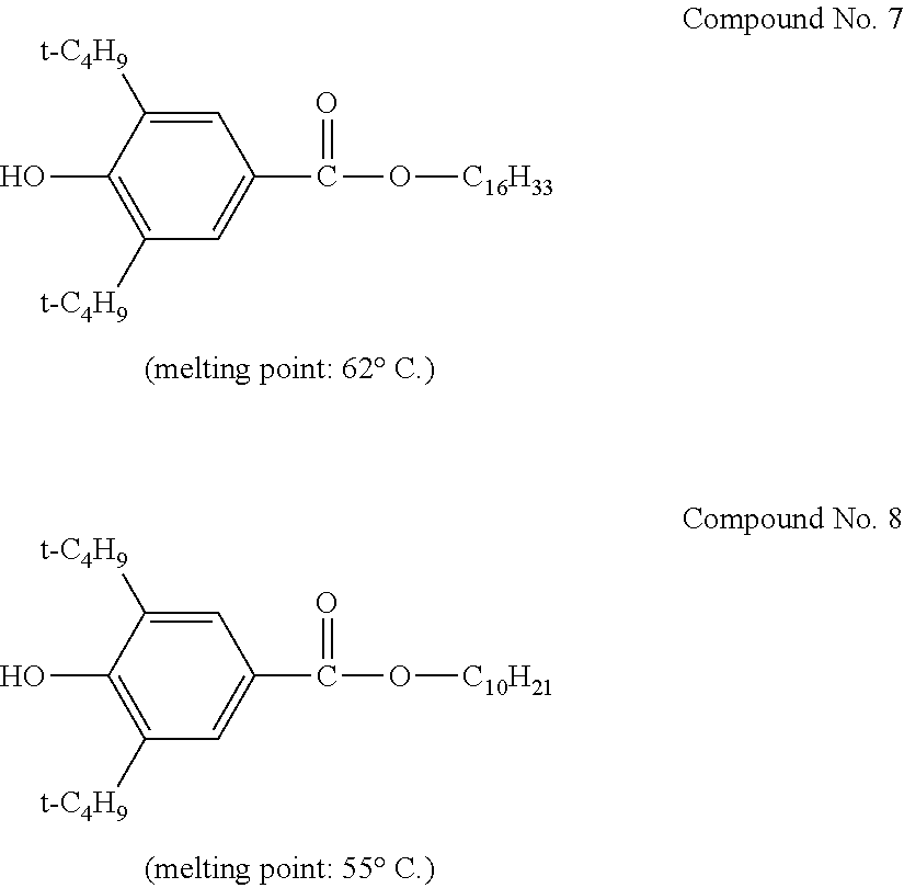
C1([t-C4H9])=C(O)C([t-C4H9])=CC(C(O[C16H33])=O)=C1.C1([t-C4H9])=C(O)C([t-C4H9])=CC(C(O[C10H21])=O)=C1
